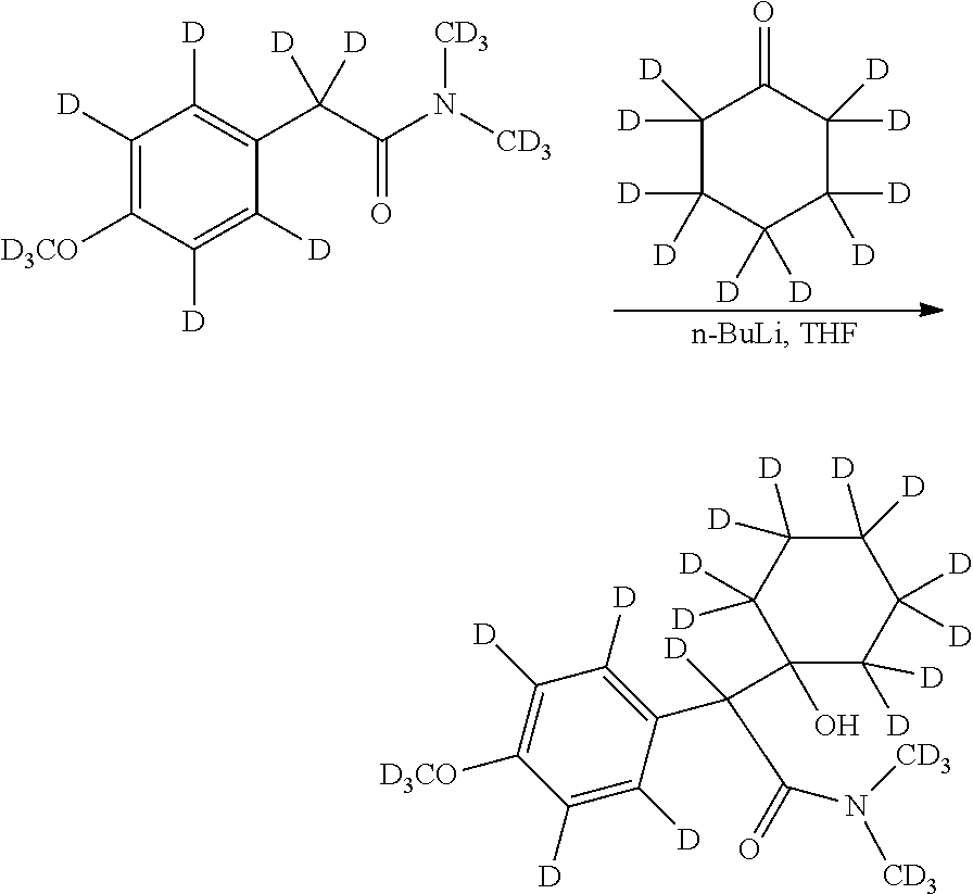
C1([D])([D])C([D])([D])C([D])([D])C([D])([D])C([D])([D])C1=O.C1([D])=C([D3CO])C([D])=C([D])C(C(C(=O)N([CD3])[CD3])([D])[D])=C1[D].C1([D])=C([D3CO])C([D])=C([D])C(C(C(=O)N([CD3])[CD3])([D])C2(O)C([D])([D])C([D])([D])C([D])([D])C([D])([D])C2([D])[D])=C1[D]
